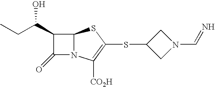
C12N(C([CO2H])=C(SC3CN(C=N)C3)S1)C(=O)C2C(O)CC
